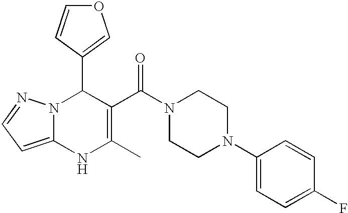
C1(C2=COC=C2)N2C(=CC=N2)NC(C)=C1C(N1CCN(C2=CC=C(F)C=C2)CC1)=O
